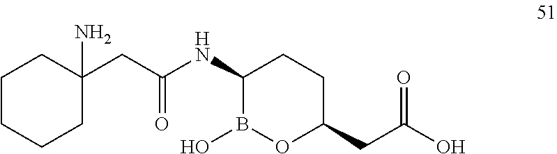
C1CCCC(CC(=O)NC2B(O)OC(CC(=O)O)CC2)(N)C1
